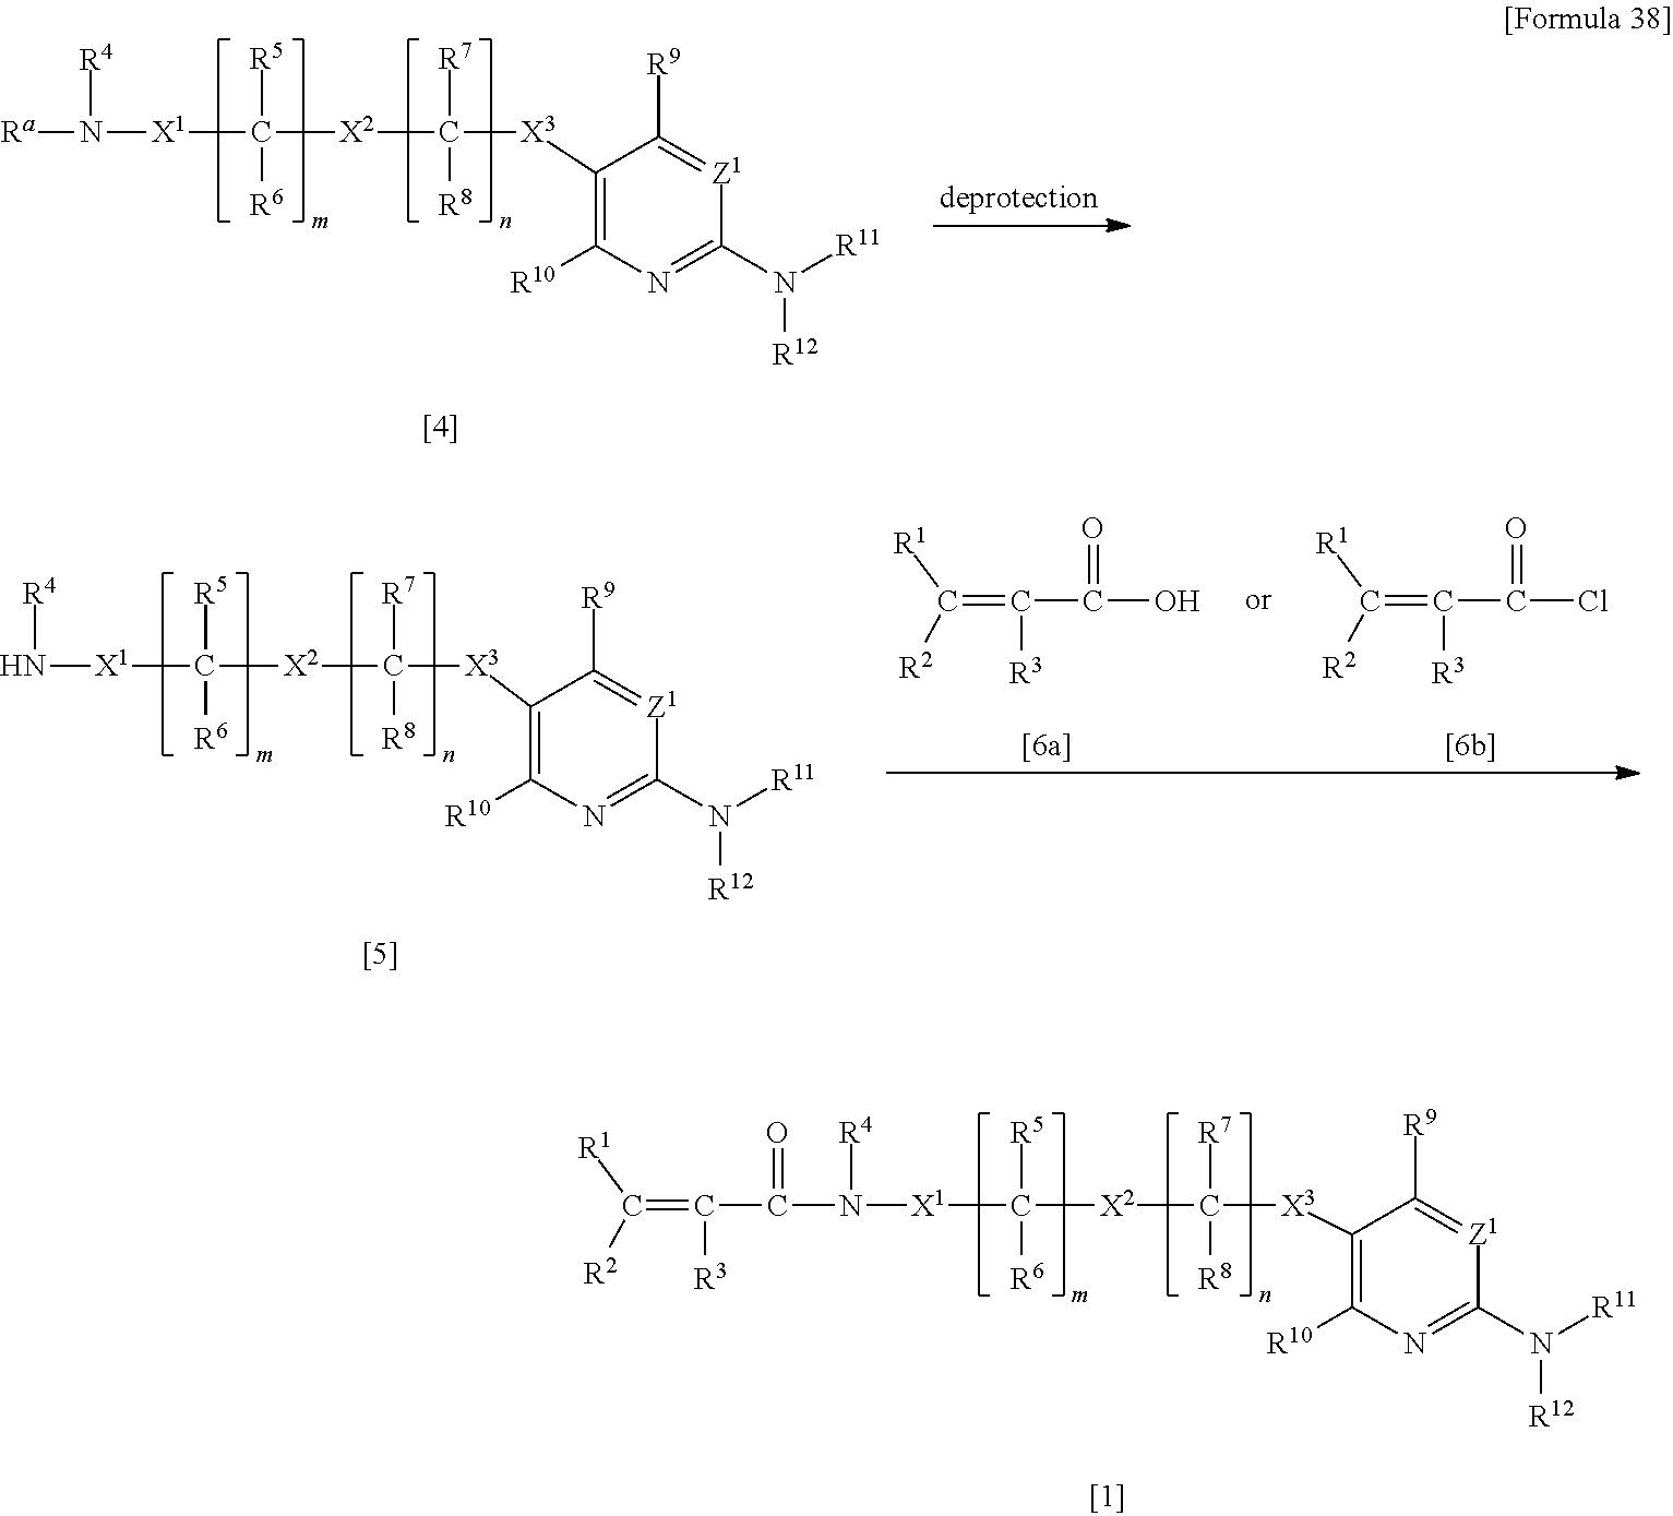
[R1]C([R2])=C(C(N([R4])[X1]C([R5])([R6])[X2]C([R7])([R8])[X3]C1=C([R10])N=C(N([R11])[R12])[Z1]=C1[R9])=O)[R3].[Ra]N([R4])[X1]C([R5])([R6])[X2]C([R7])([R8])[X3]C1=C([R10])N=C(N([R11])[R12])[Z1]=C1[R9].N([R4])[X1]C([R5])([R6])[X2]C([R7])([R8])[X3]C1=C([R10])N=C(N([R11])[R12])[Z1]=C1[R9].[R1]C([R2])=C(C(O)=O)[R3].[R1]C([R2])=C(C(Cl)=O)[R3]
